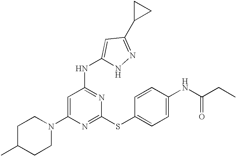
N1(C2=CC(NC3=CC(C4CC4)=NN3)=NC(SC3=CC=C(NC(=O)CC)C=C3)=N2)CCC(C)CC1
